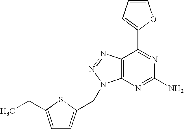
C1=CC=C(C2=NC(N)=NC3=C2N=NN3CC2=CC=C(CC)S2)O1
